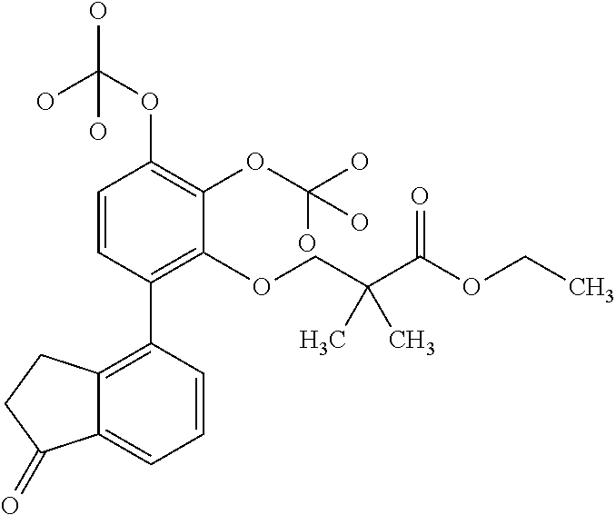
C1=CC(C2=C3C(=CC=C2)C(=O)CC3)=C(OCC(C(OCC)=O)(C)C)C(OC(O)(O)O)=C1OC(O)(O)O
